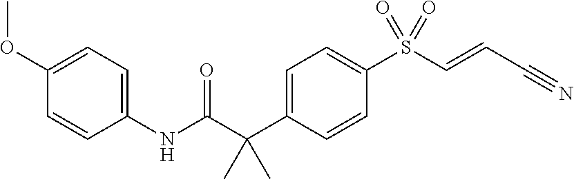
N(C(C(C1=CC=C(S(C=CC#N)(=O)=O)C=C1)(C)C)=O)C1=CC=C(OC)C=C1
